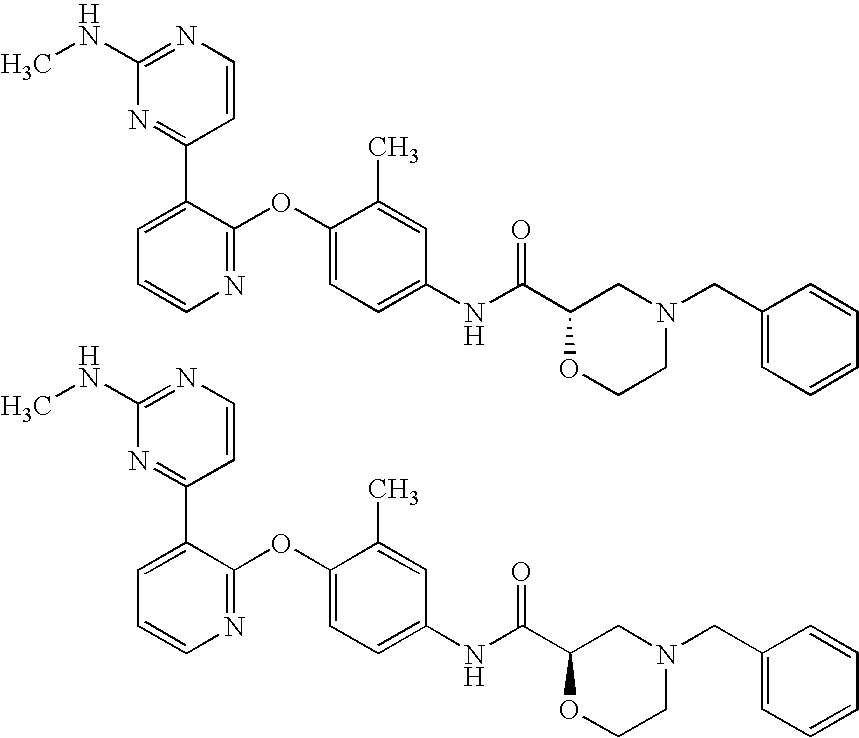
C1(NC)=NC=CC(C2=CC=CN=C2OC2=CC=C(NC(C3OCCN(CC4=CC=CC=C4)C3)=O)C=C2C)=N1.C1(NC)=NC=CC(C2=CC=CN=C2OC2=CC=C(NC(C3OCCN(CC4=CC=CC=C4)C3)=O)C=C2C)=N1
